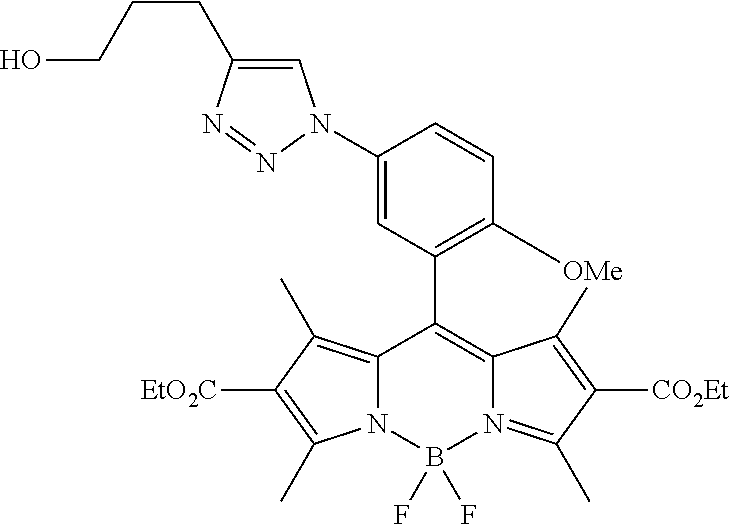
C12=C(C)C([EtO2C])=C(C)N1B(F)(F)N1=C(C)C([CO2Et])=C3C1=C2C1=C([OMe]3)C=CC(N2C=C(CCCO)N=N2)=C1
